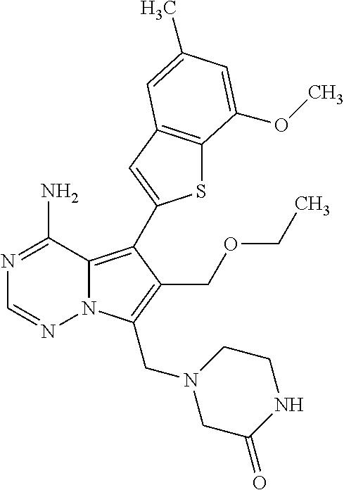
N1=C(N)C2=C(C3=CC4=C(S3)C(OC)=CC(C)=C4)C(COCC)=C(CN3CC(=O)NCC3)N2N=C1
